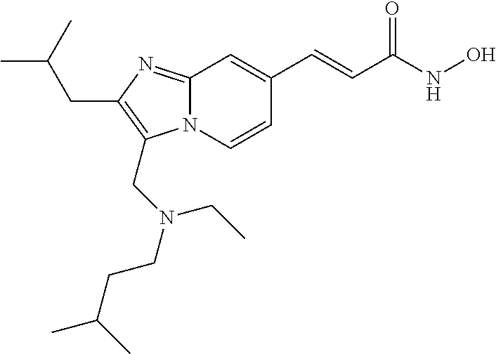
N12C(=NC(CC(C)C)=C1CN(CCC(C)C)CC)C=C(C=CC(NO)=O)C=C2
